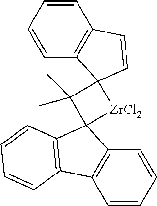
C12=C(C3=C(C=CC=C3)C13[ZrCl2]C1(C3(C)C)C=CC3=C1C=CC=C3)C=CC=C2
